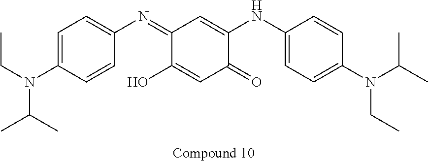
C1(=NC2=CC=C(N(CC)C(C)C)C=C2)C(O)=CC(=O)C(NC2=CC=C(N(CC)C(C)C)C=C2)=C1
